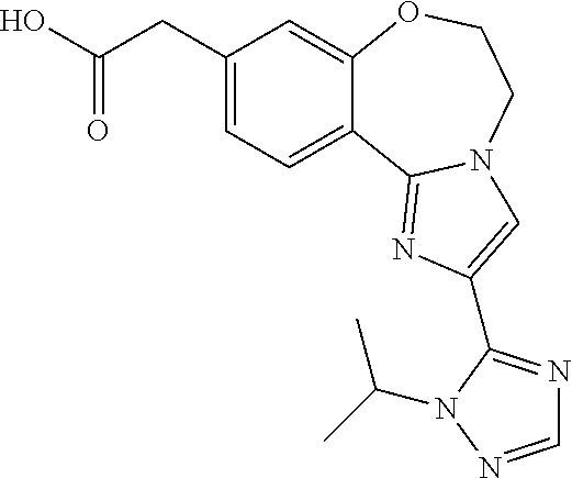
C1(CC(O)=O)=CC=C2C(=C1)OCCN1C2=NC(C2=NC=NN2C(C)C)=C1
